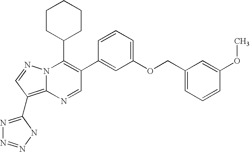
N1=CC(C2=CC(OCC3=CC=CC(OC)=C3)=CC=C2)=C(C2CCCCC2)N2C1=C(C1=NN=NN1)C=N2
